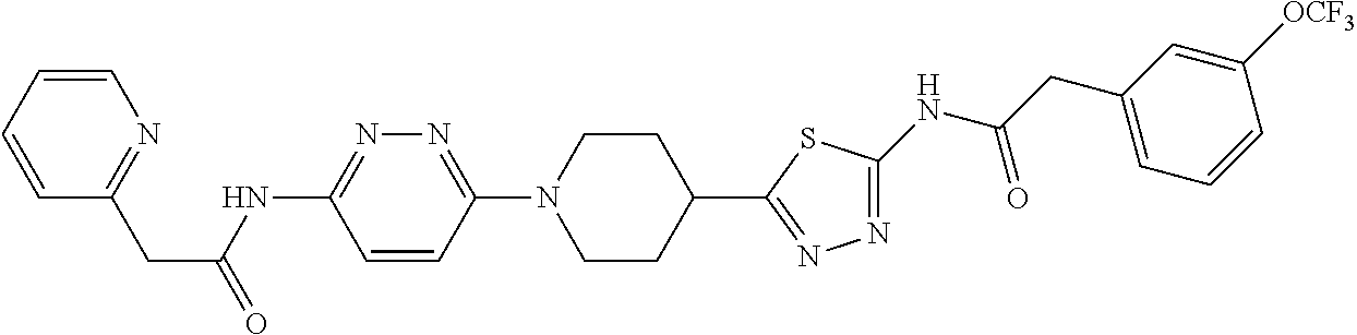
C1=CC=CN=C1CC(=O)NC1=NN=C(N2CCC(C3=NN=C(NC(CC4=CC=CC([OCF3])=C4)=O)S3)CC2)C=C1
